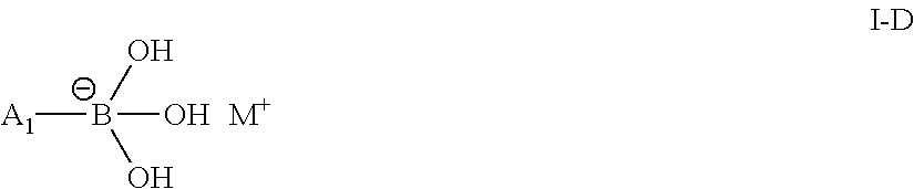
[A1][B-](O)(O)O.[M+]
